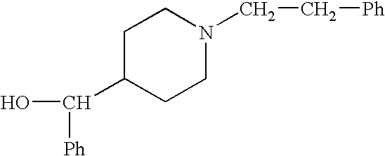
C1C(C(O)[Ph])CCN(CC[Ph])C1
